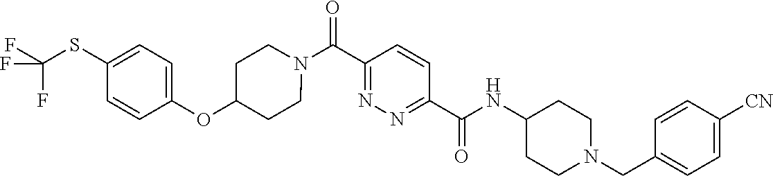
N(C(C1=NN=C(C(=O)N2CCC(OC3=CC=C(SC(F)(F)F)C=C3)CC2)C=C1)=O)C1CCN(CC2=CC=C([CN])C=C2)CC1
